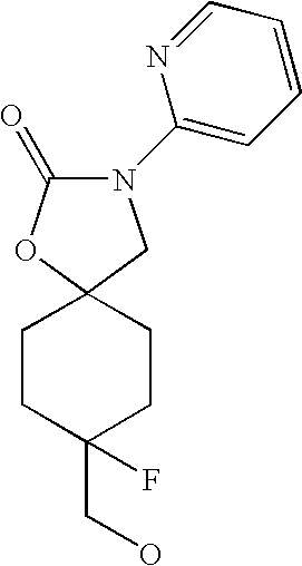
C1CC(CO)(F)CCC12OC(=O)N(C1=CC=CC=N1)C2
